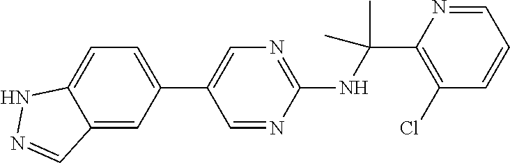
C1(NC(C2=C(Cl)C=CC=N2)(C)C)=NC=C(C2=CC=C3C(=C2)C=NN3)C=N1
